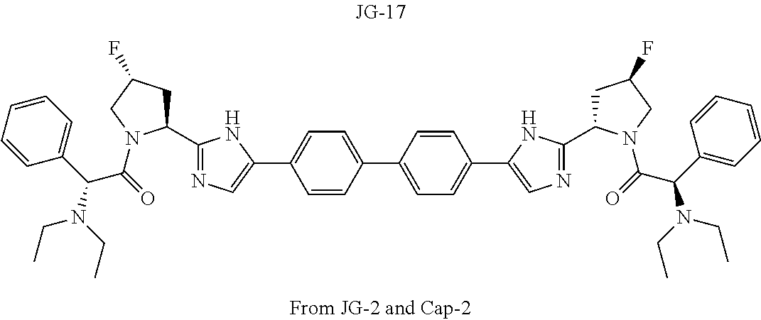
N1=C(C2CC(F)CN2C(=O)C(N(CC)CC)C2=CC=CC=C2)NC(C2=CC=C(C3=CC=C(C4=CN=C(C5CC(F)CN5C(=O)C(N(CC)CC)C5=CC=CC=C5)N4)C=C3)C=C2)=C1
